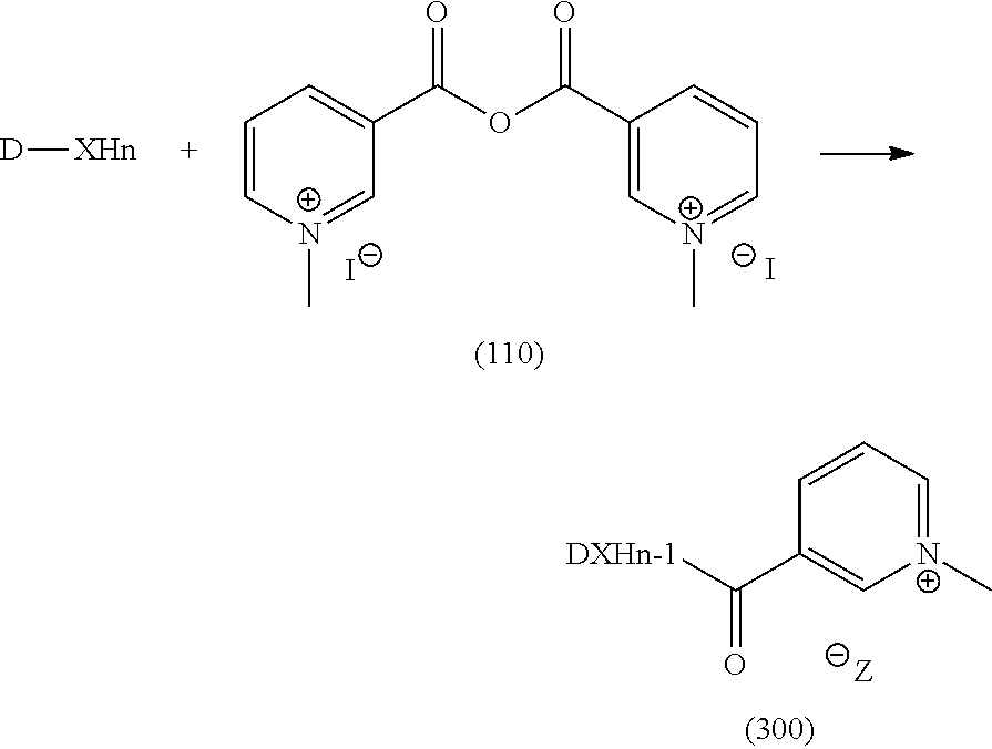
[DXHn-1]C(C1=C[N+](C)=CC=C1)=O.[Z].C1=C[N+](C)=CC(C(OC(C2=C[N+](C)=CC=C2)=O)=O)=C1.[I-].[I-].[D][XHn]
